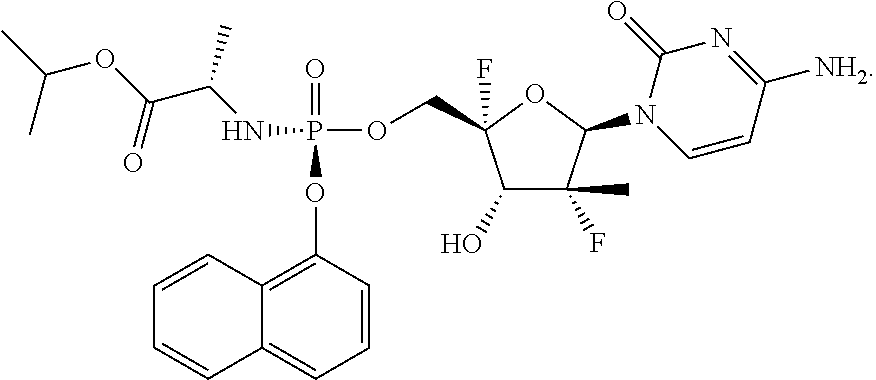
C1=CC(OP(OCC2(F)C(O)C(F)(C)C(N3C=CC([NH2])=NC3=O)O2)(=O)NC(C(OC(C)C)=O)C)=C2C(=C1)C=CC=C2
